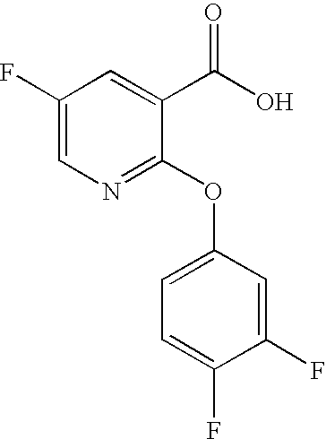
C1(F)=CN=C(OC2=CC=C(F)C(F)=C2)C(C(O)=O)=C1
